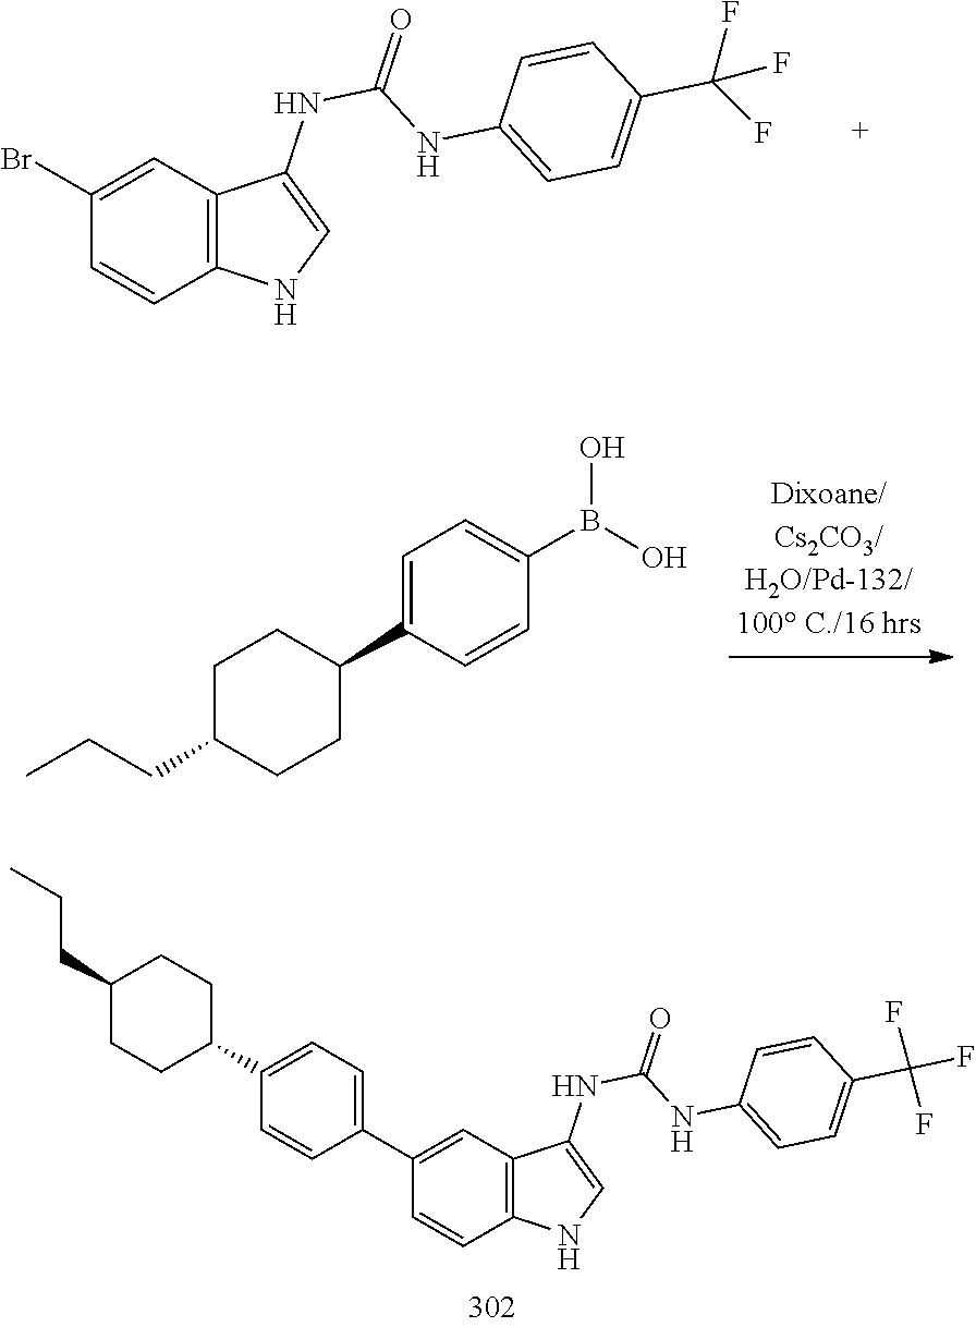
O=C(NC1=CNC2=C1C=C(C1=CC=C(C3CCC(CCC)CC3)C=C1)C=C2)NC1=CC=C(C(F)(F)F)C=C1.C1(Br)=CC2=C(NC=C2NC(NC2=CC=C(C(F)(F)F)C=C2)=O)C=C1.OB(O)C1=CC=C(C2CCC(CCC)CC2)C=C1
